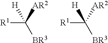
[R1]C([AR2])([BR3])[H].[R1]C([AR2])([BR3])[H]
